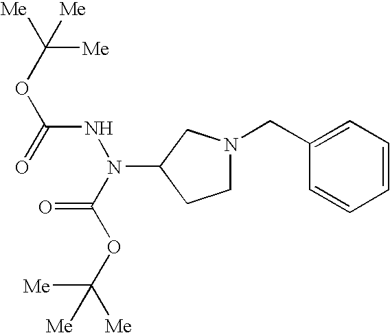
C1N(CC2=CC=CC=C2)CC(N(NC(OC([Me])([Me])[Me])=O)C(OC([Me])([Me])[Me])=O)C1
